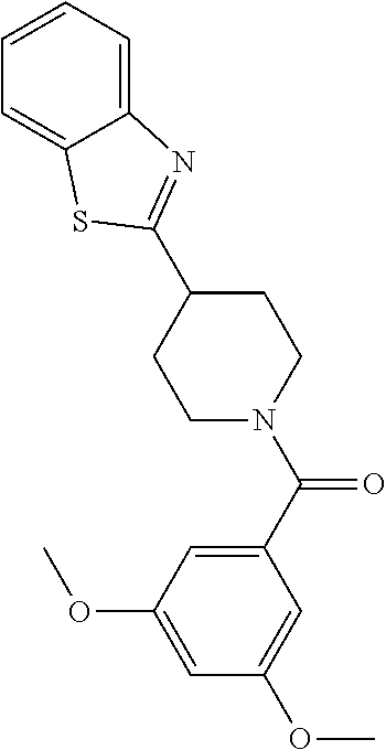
C1(C2=NC3=CC=CC=C3S2)CCN(C(C2=CC(OC)=CC(OC)=C2)=O)CC1
